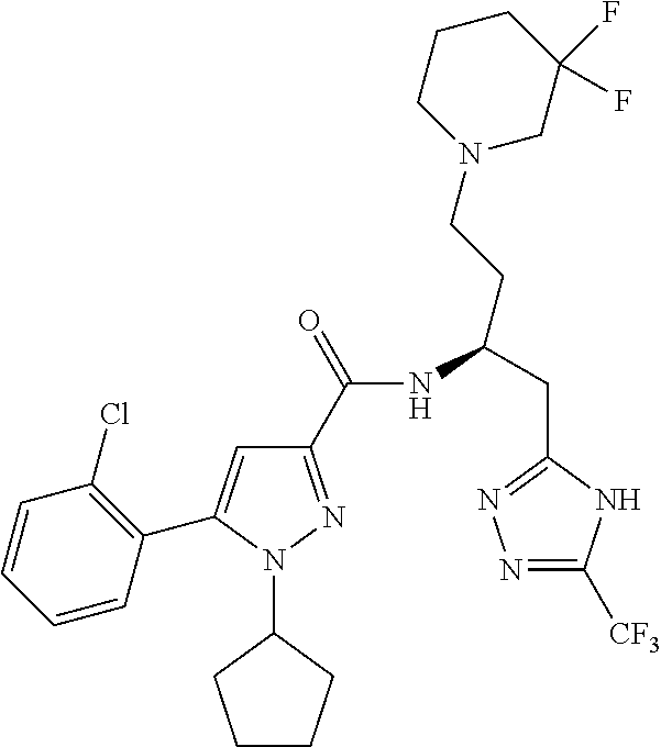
C1(C(=O)NC(CC2=NN=C([CF3])N2)CCN2CC(F)(F)CCC2)=NN(C2CCCC2)C(C2=C(Cl)C=CC=C2)=C1
